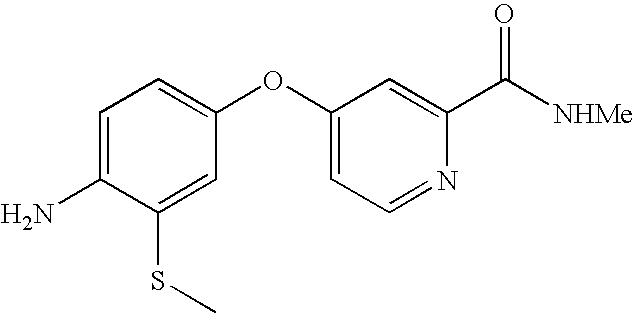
C1(SC)=CC(OC2=CC=NC(C([NHMe])=O)=C2)=CC=C1N
